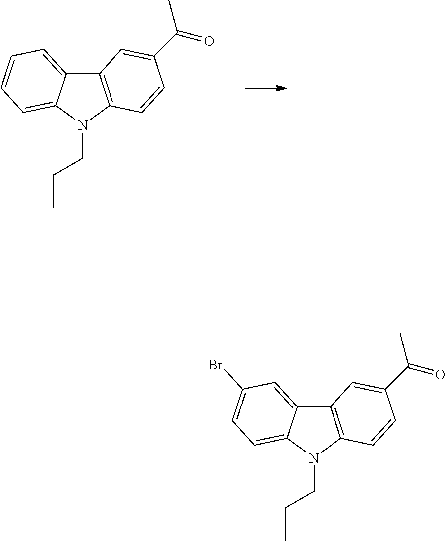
C12=C(C=CC(C(C)=O)=C1)N(CCC)C1=CC=CC=C21.C12=C(N(CCC)C3=CC=C(Br)C=C13)C=CC(C(C)=O)=C2
